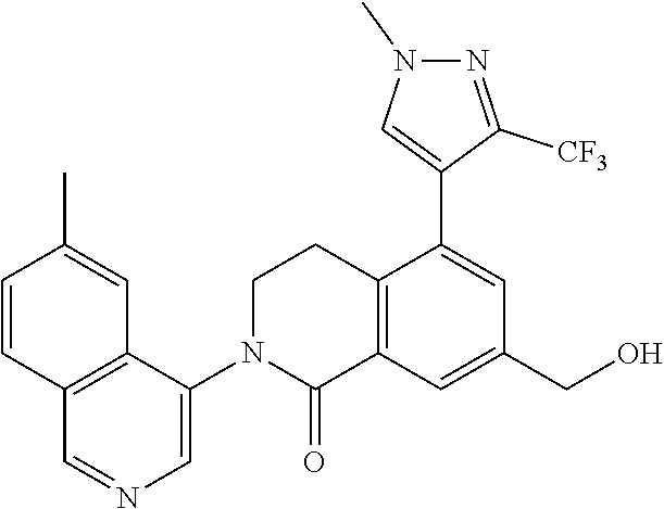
C12=C(C=C(CO)C=C1C1=CN(C)N=C1[CF3])C(=O)N(C1=CN=CC3=C1C=C(C)C=C3)CC2
